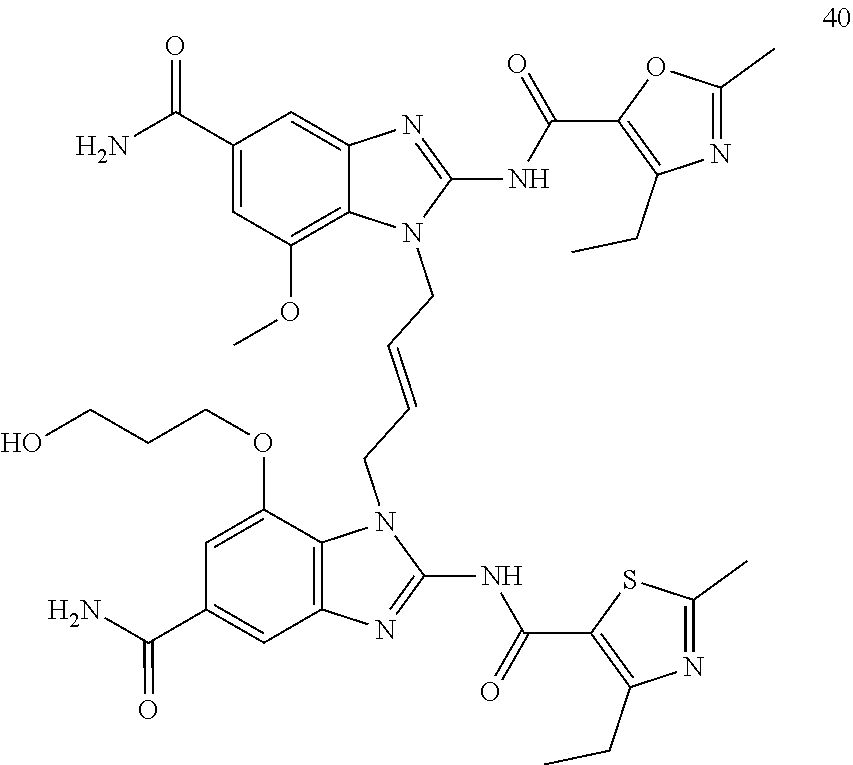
C1(NC(C2=C(CC)N=C(C)S2)=O)=NC2=C(N1CC=CCN1C(NC(=O)C3=C(CC)N=C(C)O3)=NC3=CC(C(N)=O)=CC(OC)=C13)C(OCCCO)=CC(C(=O)N)=C2
